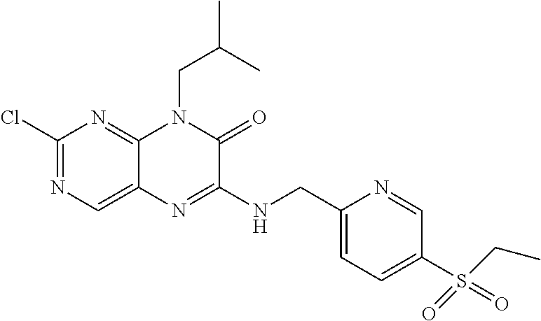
C1(Cl)=NC=C2C(=N1)N(CC(C)C)C(=O)C(NCC1=CC=C(S(=O)(=O)CC)C=N1)=N2
